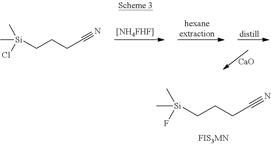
[Si](CCCC#N)(C)(C)F.[hexaneextraction].[[NH4FHF]].[distill].[Si](CCCC#N)(C)(C)Cl.[CaO]
